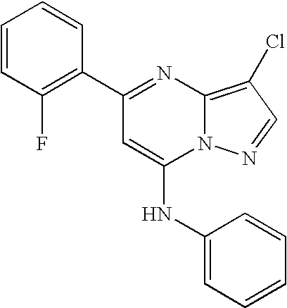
C1(F)=C(C2=NC3=C(Cl)C=NN3C(NC3=CC=CC=C3)=C2)C=CC=C1
